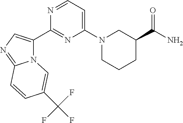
N12C(C3=NC(N4CCCC(C(=O)N)C4)=CC=N3)=CN=C1C=CC(C(F)(F)F)=C2
